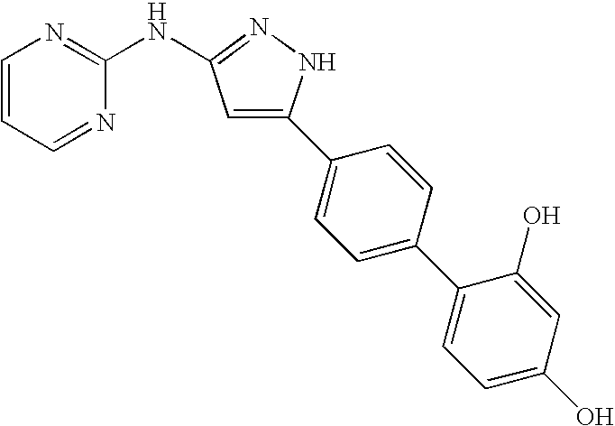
C1=CC=NC(NC2=NNC(C3=CC=C(C4=CC=C(O)C=C4O)C=C3)=C2)=N1
